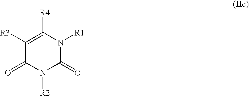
C1([R3])=C([R4])N([R1])C(=O)N([R2])C1=O
